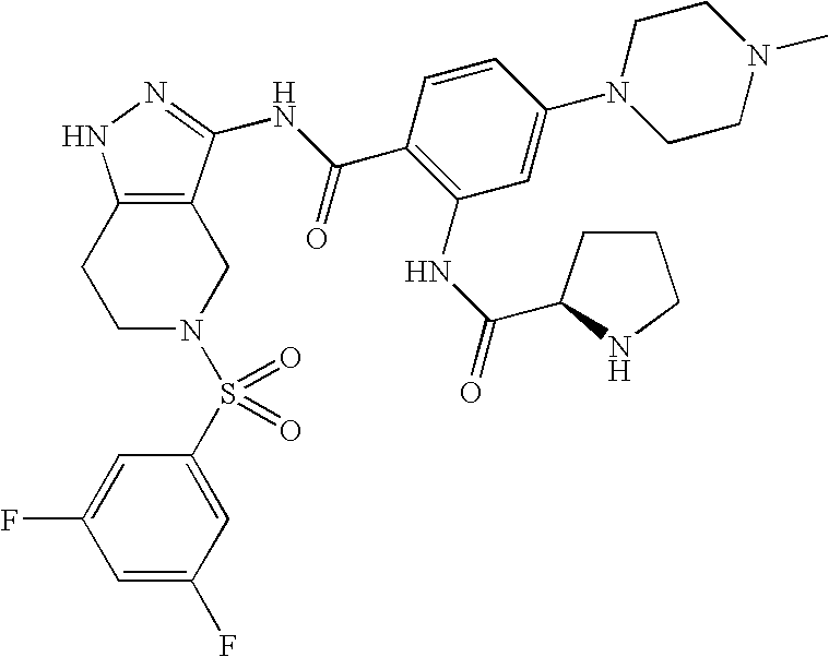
C1N(S(=O)(=O)C2=CC(F)=CC(F)=C2)CC2=C(C1)NN=C2NC(C1=C(NC(=O)C2CCCN2)C=C(N2CCN(C)CC2)C=C1)=O
